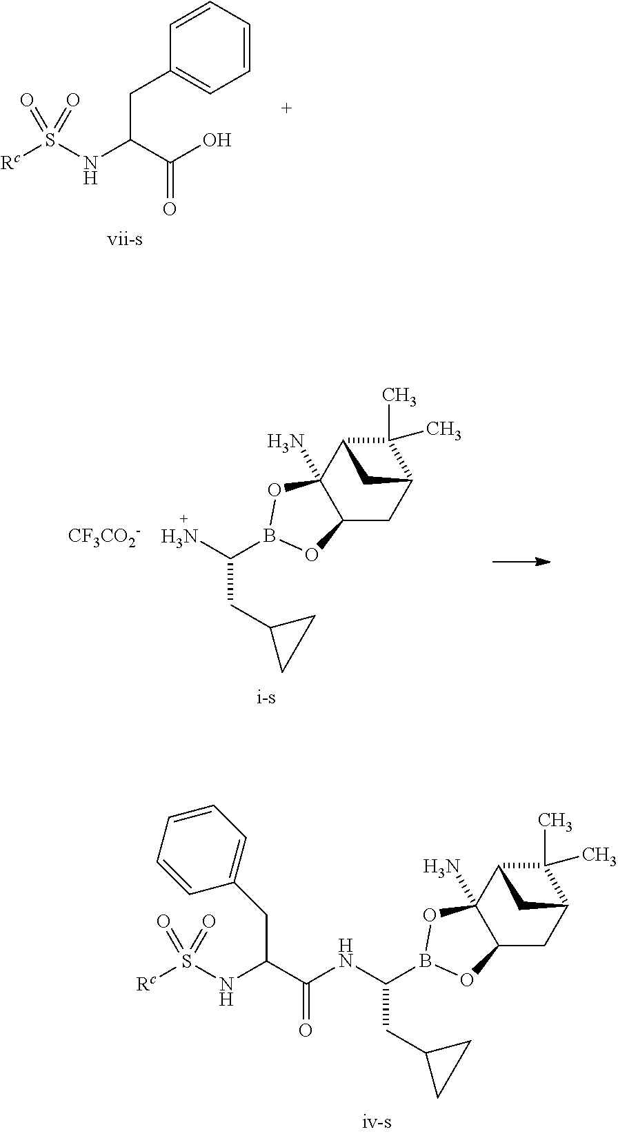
C12(N)C(CC3C(C)(C)C1C3)OB(C(NC(C(NS([Rc])(=O)=O)CC1=CC=CC=C1)=O)CC1CC1)O2.C(C(O)=O)(NS([Rc])(=O)=O)CC1=CC=CC=C1.C12(N)C(CC3C(C)(C)C1C3)OB(C(N)CC1CC1)O2.[CF3CO2-]
